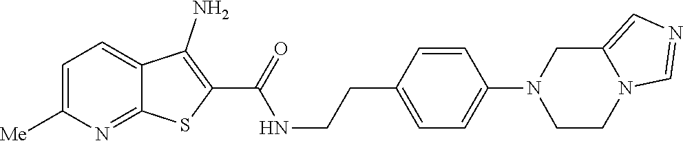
C1=C([Me])N=C2C(=C1)C(N)=C(C(=O)NCCC1=CC=C(N3CCN4C(=CN=C4)C3)C=C1)S2
